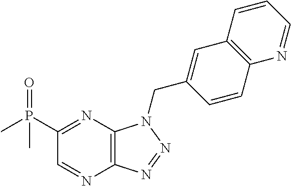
C12=C(N=C(P(C)(=O)C)C=N1)N(CC1=CC3=C(C=C1)N=CC=C3)N=N2
